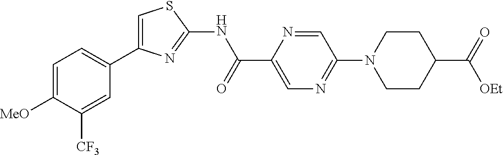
C1=C([MeO])C([CF3])=CC(C2=CSC(NC(C3=CN=C(N4CCC(C(=O)[OEt])CC4)C=N3)=O)=N2)=C1
